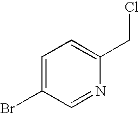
C1=C(Br)C=NC(CCl)=C1
